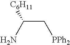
NC(C[PPh2])[C6H11]
